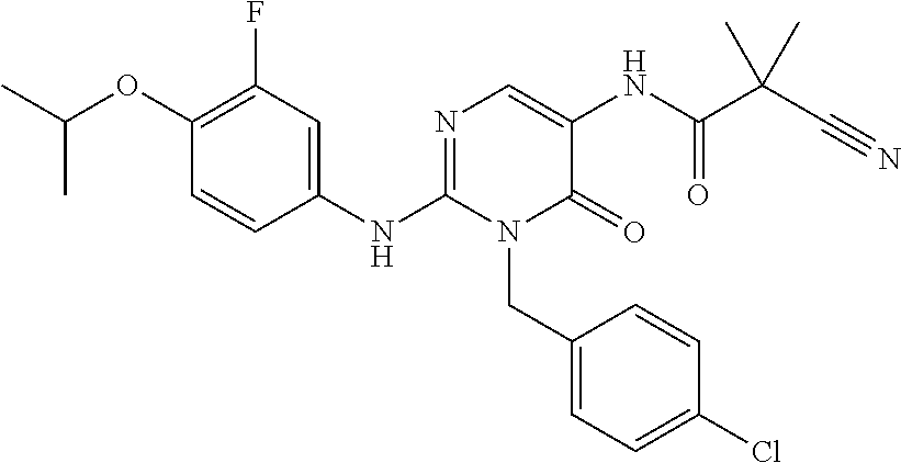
C1(OC(C)C)=C(F)C=C(NC2=NC=C(NC(=O)C(C#N)(C)C)C(=O)N2CC2=CC=C(Cl)C=C2)C=C1
